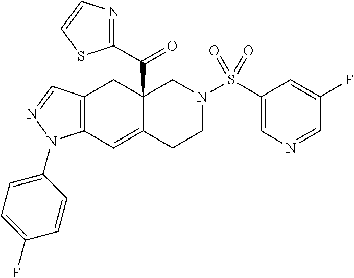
C12(C(C3=NC=CS3)=O)C(=CC3=C(C1)C=NN3C1=CC=C(F)C=C1)CCN(S(C1=CN=CC(F)=C1)(=O)=O)C2
